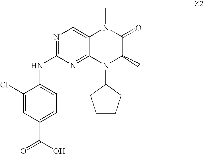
N1=C(NC2=CC=C(C(O)=O)C=C2Cl)N=C2C(=C1)N(C)C(=O)C(C)N2C1CCCC1
